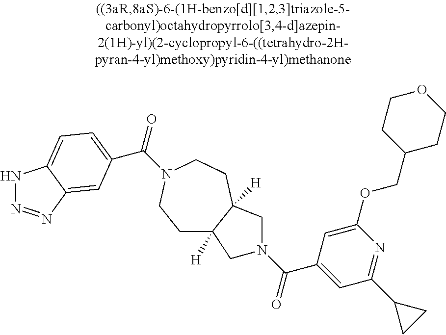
C(=O)(N1CCC2([H])C([H])(CC1)CN(C(=O)C1=CC(C3CC3)=NC(OCC3CCOCC3)=C1)C2)C1=CC=C2NN=NC2=C1
